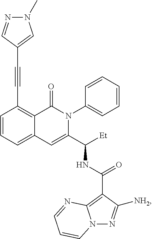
C1(C#CC2=CN(C)N=C2)=C2C(=CC=C1)C=C(C([Et])NC(C1=C3N(N=C1[NH2])C=CC=N3)=O)N(C1=CC=CC=C1)C2=O
